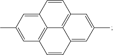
C1=CC2=CC(C)=CC3=C2C2=C1C=C(C)C=C2C=C3
